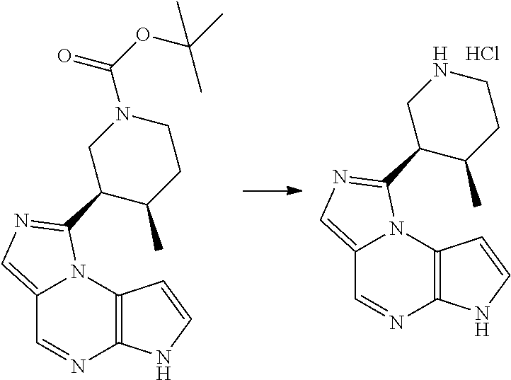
C12=C(N3C(=CN=C3C3C(C)CCN(C(=O)OC(C)(C)C)C3)C=N1)C=CN2.C12=C(N3C(=CN=C3C3C(C)CCNC3)C=N1)C=CN2.Cl
